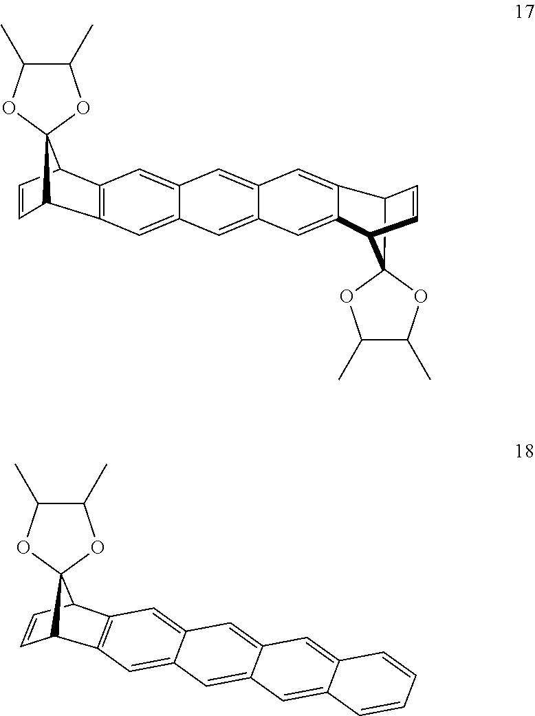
C1=C2C3C=CC(C2=CC2=CC4=CC5=C(C=C4C=C12)C1C=CC5C12OC(C)C(C)O2)C31OC(C)C(C)O1.C1=C2C(=CC3=C1C1C=CC3C13OC(C)C(C)O3)C=C1C(=C2)C=C2C(=C1)C=CC=C2
